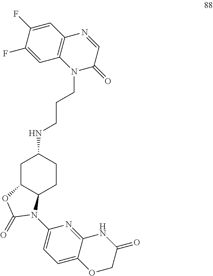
C1(F)=CC2=C(C=C1F)N=CC(=O)N2CCCNC1CC2C(CC1)N(C1=CC=C3C(=N1)NC(=O)CO3)C(=O)O2
